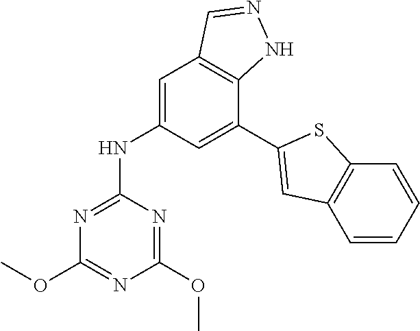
C1=C(NC2=NC(OC)=NC(OC)=N2)C=C(C2=CC3=C(C=CC=C3)S2)C2=C1C=NN2
